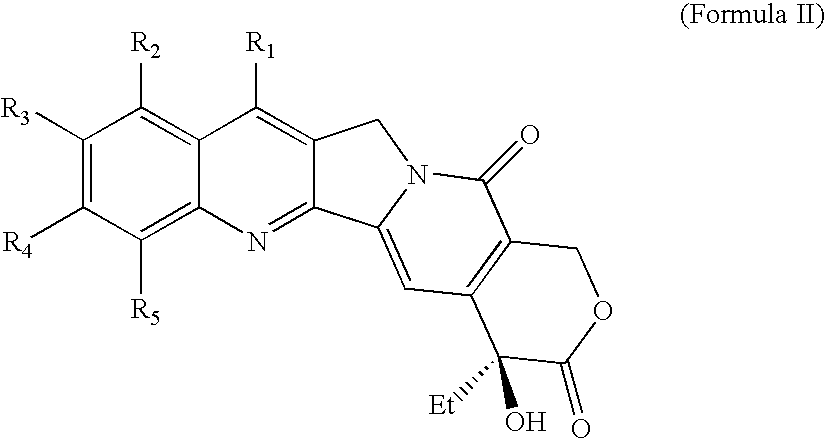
C1([R3])=C([R4])C([R5])=C2C(=C1[R2])C([R1])=C1C(=N2)C2=CC3=C(C(=O)N2C1)COC(=O)C3([Et])O
